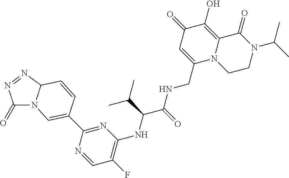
C1(=O)N2C(N=N1)C=CC(C1=NC(NC(C(NCC3=CC(=O)C(O)=C4N3CCN(C(C)C)C4=O)=O)C(C)C)=C(F)C=N1)=C2
